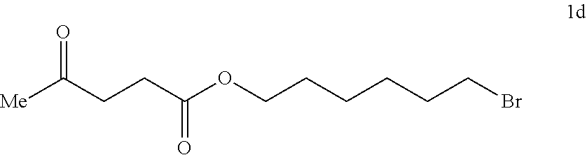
[Me]C(CCC(OCCCCCCBr)=O)=O
